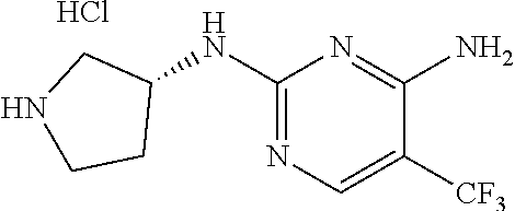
C1(NC2CNCC2)=NC=C([CF3])C(N)=N1.Cl
